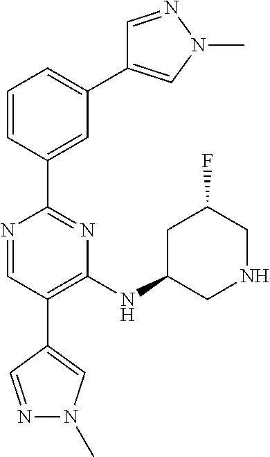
N1=CC(C2=CN(C)N=C2)=C(NC2CNCC(F)C2)N=C1C1=CC(C2=CN(C)N=C2)=CC=C1
